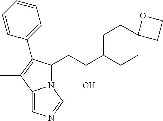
N12C(CC(C3CCC4(CC3)CCO4)O)C(C3=CC=CC=C3)=C(C)C1=CN=C2
